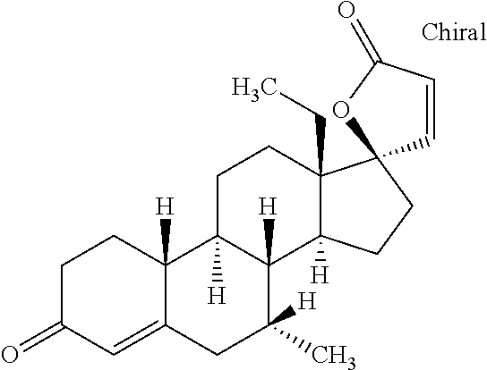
C1C(=O)C=C2C([H])(C1)C1([H])C([H])(C3([H])C(CC)(CC1)C1(CC3)C=CC(=O)O1)C([H])(C)C2
